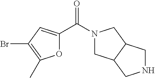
O1C(C(N2CC3C(C2)CNC3)=O)=CC(Br)=C1C
